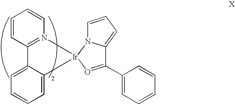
C1=CC2=N(C=C1)[Ir]1(C3=CC=CC=C23)N2C=CC=C2C(C2=CC=CC=C2)=O1
